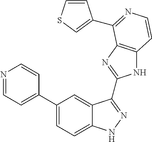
C1(C2=CC=NC=C2)=CC=C2C(=C1)C(C1=NC3=C(N1)C=CN=C3C1=CSC=C1)=NN2
